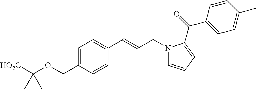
[HO2C]C(OCC1=CC=C(C=CCN2C=CC=C2C(C2=CC=C(C)C=C2)=O)C=C1)(C)C
